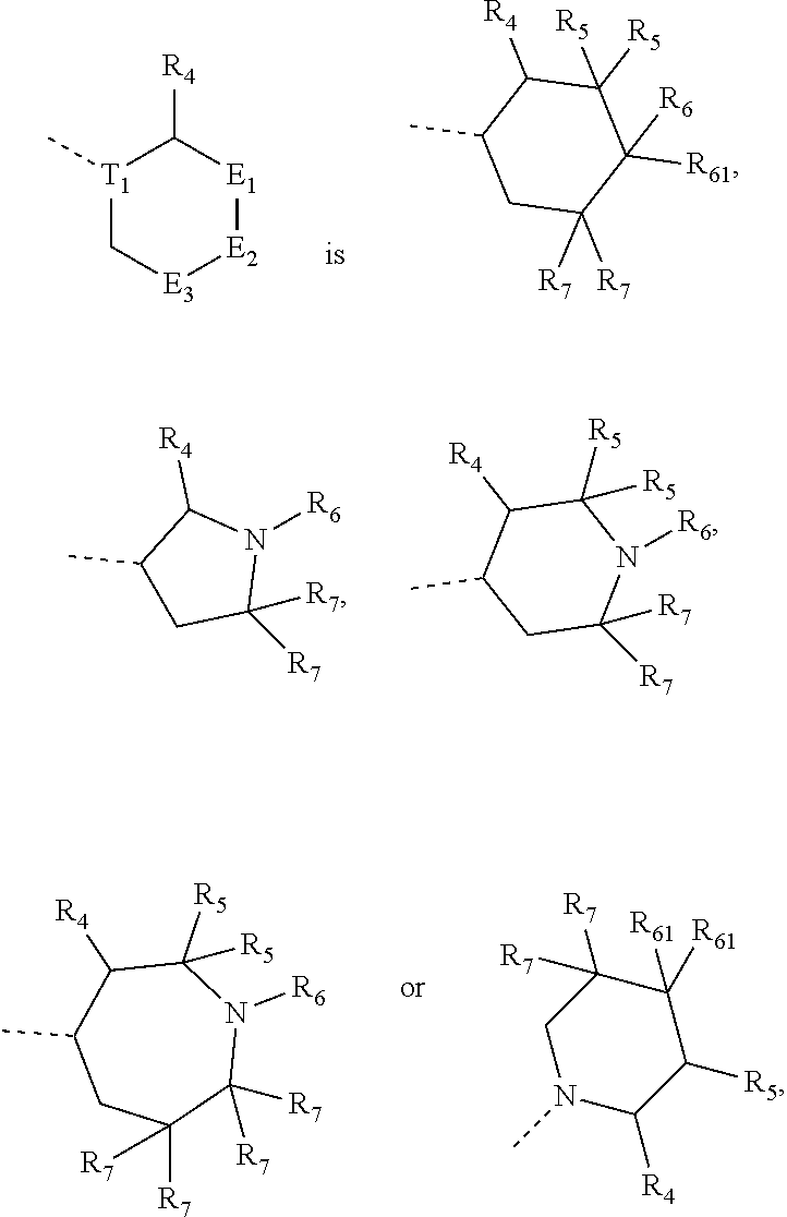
[T1]1(C)C[E3][E2][E1]C1[R4].C1(C)CC([R7])([R7])C([R6])([R61])C([R5])([R5])C1[R4].C1(C)CC([R7])([R7])C([R7])([R7])N([R6])C([R5])([R5])C1[R4].C1N(C)C([R4])C([R5])C([R61])([R61])C1([R7])[R7].C1(C)CC([R7])([R7])N([R6])C1[R4].C1(C)CC([R7])([R7])N([R6])C([R5])([R5])C1[R4]
